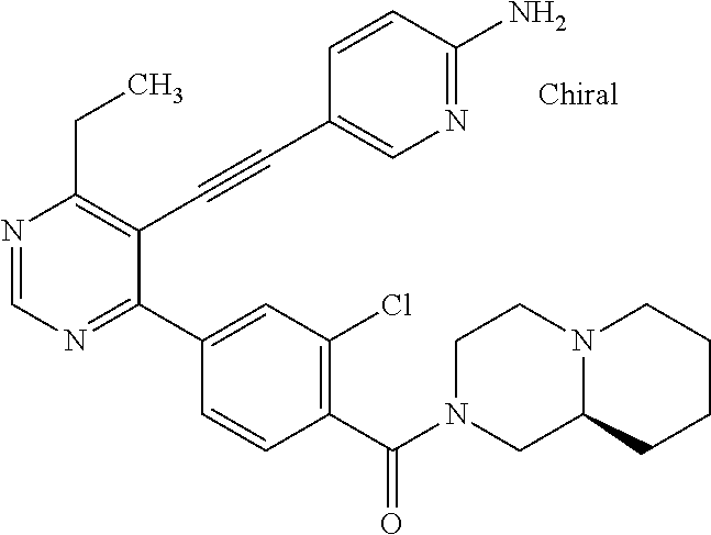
N1=CN=C(C2=CC(Cl)=C(C(N3CC4N(CC3)CCCC4)=O)C=C2)C(C#CC2=CN=C(N)C=C2)=C1CC
